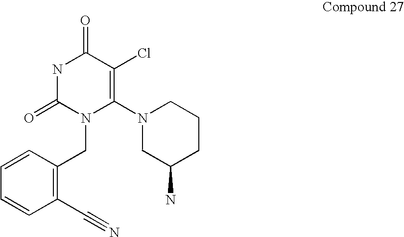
N1C(=O)N(CC2=C(C#N)C=CC=C2)C(N2CC(N)CCC2)=C(Cl)C1=O
